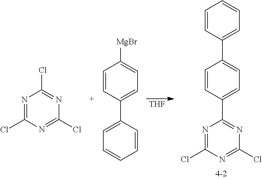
N1=C(Cl)N=C(Cl)N=C1Cl.C1=CC(C2=CC=CC=C2)=CC=C1[MgBr].C1=CC(C2=CC=C(C3=NC(Cl)=NC(Cl)=N3)C=C2)=CC=C1.[THF]
